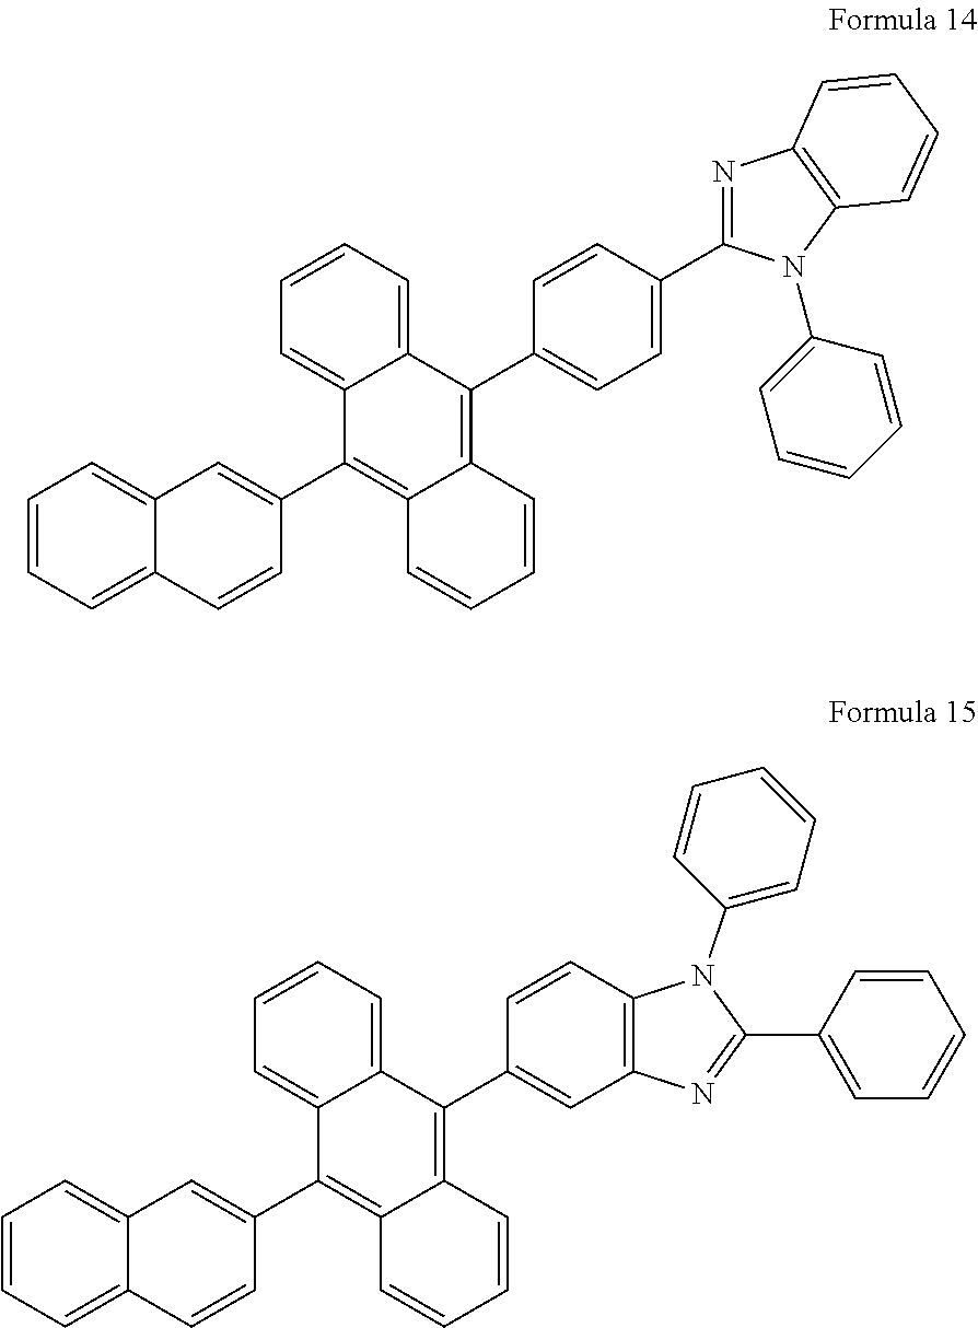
C12=CC=CC=C1C(C1=CC=C(C3=NC4=C(C=CC=C4)N3C3=CC=CC=C3)C=C1)=C1C(=C2C2=CC3=CC=CC=C3C=C2)C=CC=C1.C12=CC=CC=C1C(C1=CC3=C(C=C1)N(C1=CC=CC=C1)C(C1=CC=CC=C1)=N3)=C1C(=C2C2=CC3=CC=CC=C3C=C2)C=CC=C1
